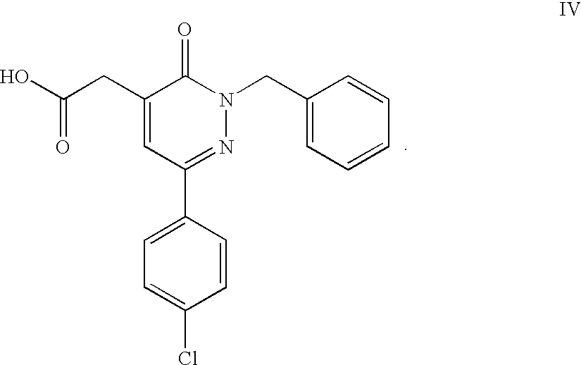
C1(CC(O)=O)=CC(C2=CC=C(Cl)C=C2)=NN(CC2=CC=CC=C2)C1=O
